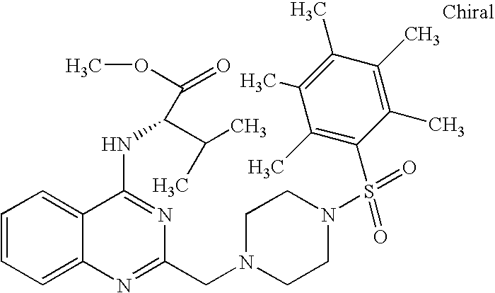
C1=CC=C2C(=C1)C(NC(C(C)C)C(OC)=O)=NC(CN1CCN(S(=O)(C3=C(C)C(C)=C(C)C(C)=C3C)=O)CC1)=N2
